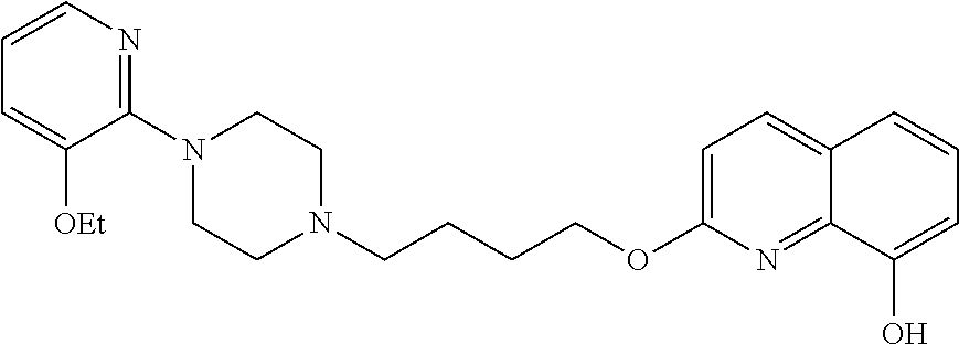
C1N(C2=NC=CC=C2[OEt])CCN(CCCCOC2=CC=C3C(=N2)C(O)=CC=C3)C1
